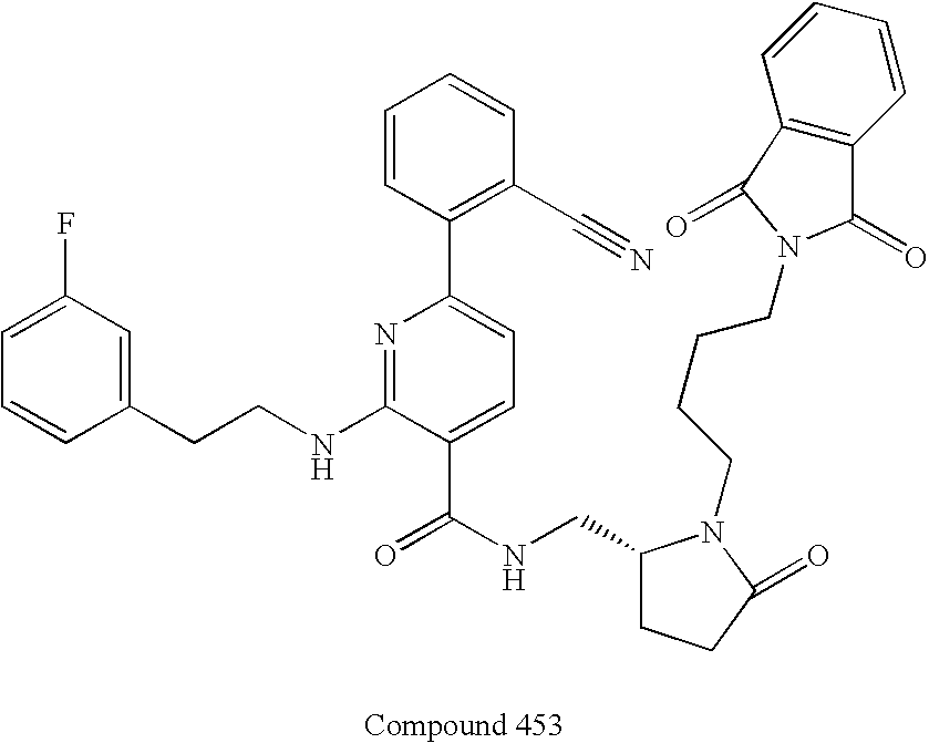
C1=CC(CCNC2=NC(C3=C(C#N)C=CC=C3)=CC=C2C(NCC2CCC(=O)N2CCCCN2C(=O)C3=C(C2=O)C=CC=C3)=O)=CC(F)=C1
